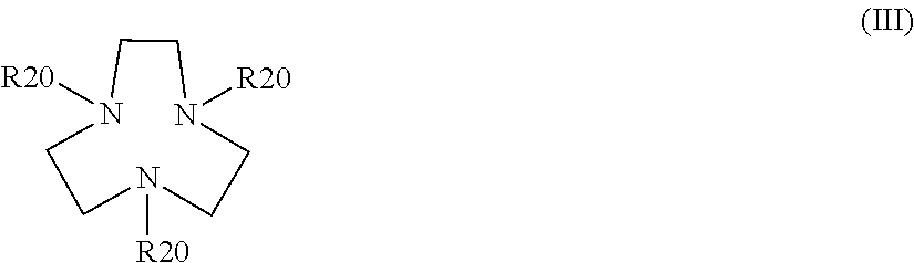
N1([R20])CCN([R20])CCN([R20])CC1
